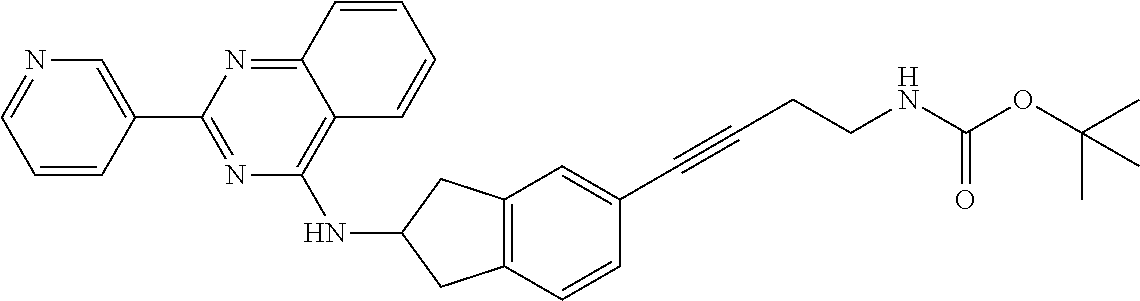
C1=CC(C2=NC(NC3CC4=C(C3)C=C(C#CCCNC(OC(C)(C)C)=O)C=C4)=C3C(=N2)C=CC=C3)=CN=C1
